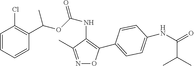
C1=CC=CC(C(OC(NC2=C(C3=CC=C(NC(=O)C(C)C)C=C3)ON=C2C)=O)C)=C1Cl
